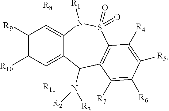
C1([R9])=C([R10])C([R11])=C2C(=C1[R8])N([R1])S(=O)(=O)C1=C(C2N([R2])[R3])C([R7])=C([R6])C([R5])=C1[R4]
